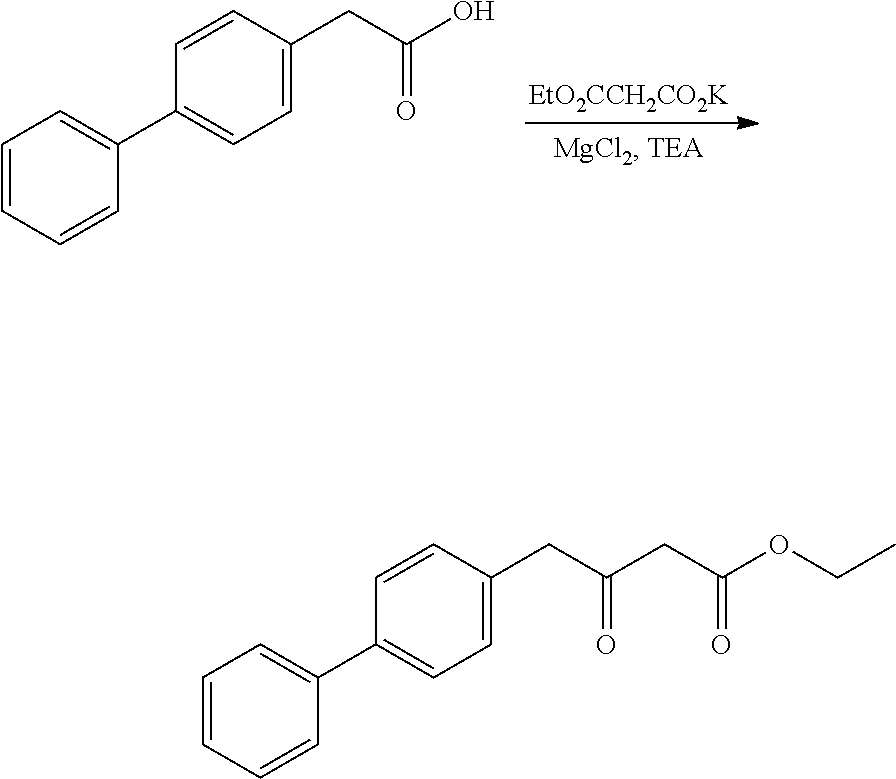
[EtO2CCH2CO2K].C1=CC=CC(C2=CC=C(CC(=O)O)C=C2)=C1.C1=CC=CC(C2=CC=C(CC(=O)CC(=O)OCC)C=C2)=C1
